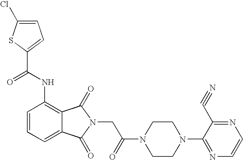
C1=C(Cl)SC(C(NC2=C3C(=CC=C2)C(=O)N(CC(N2CCN(C4=NC=CN=C4C#N)CC2)=O)C3=O)=O)=C1
